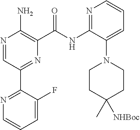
N1=CC(C2=NC=CC=C2F)=NC(C(NC2=NC=CC=C2N2CCC(C)([NHBoc])CC2)=O)=C1N
